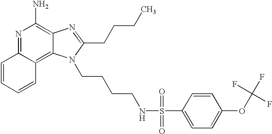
N1=C2C(=C3C(=C1N)N=C(CCCC)N3CCCCNS(C1=CC=C(OC(F)(F)F)C=C1)(=O)=O)C=CC=C2
